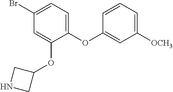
C1(OC2=CC([OCH3])=CC=C2)=CC=C(Br)C=C1OC1CNC1
